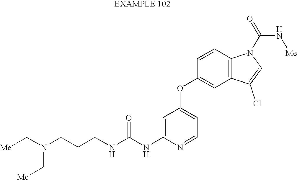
C1=C(NC(NCCCN(C[Me])C[Me])=O)N=CC=C1OC1=CC2=C(C=C1)N(C(=O)N[Me])C=C2Cl
